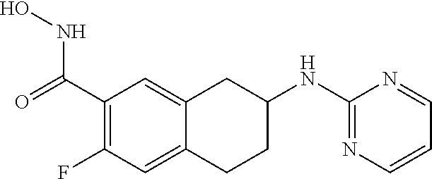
C1(C(=O)NO)=C(F)C=C2C(=C1)CC(NC1=NC=CC=N1)CC2
